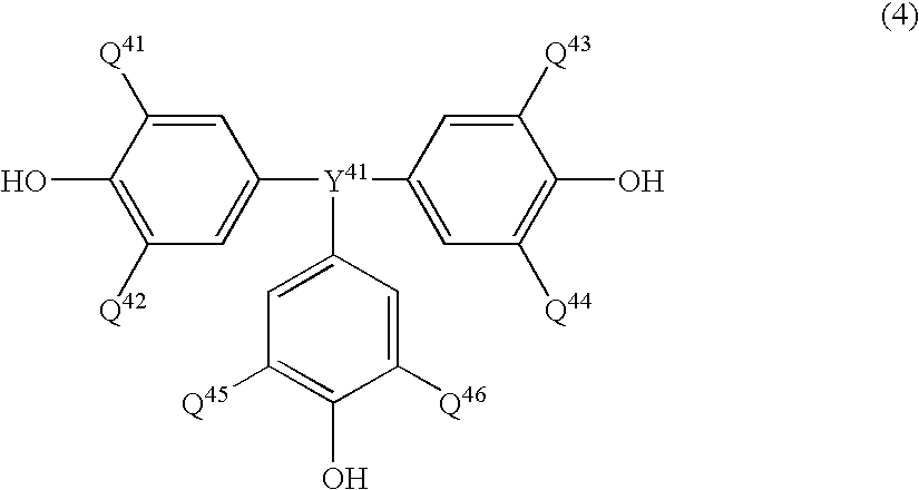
OC1=C([Q42])C=C([Y41](C2=CC([Q44])=C(O)C([Q43])=C2)C2=CC([Q45])=C(O)C([Q46])=C2)C=C1[Q41]
